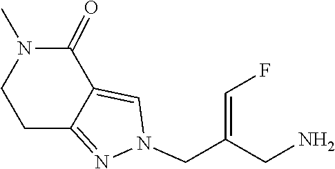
C12=CN(CC(=CF)CN)N=C1CCN(C)C2=O
